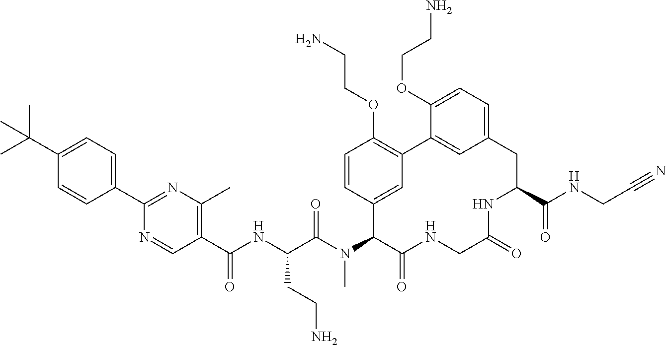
C1(C(NC(C(N(C2C(=O)NCC(=O)NC(C(NCC#N)=O)CC3=CC=C(OCCN)C(=C3)C3=C(OCCN)C=CC2=C3)C)=O)CCN)=O)=C(C)N=C(C2=CC=C(C(C)(C)C)C=C2)N=C1
